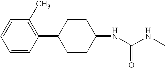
C(NC)(=O)NC1CCC(C2=C(C)C=CC=C2)CC1
